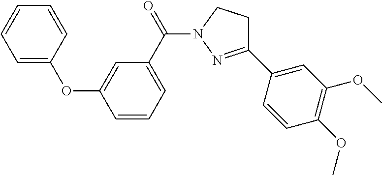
O(C1=CC(C(=O)N2N=C(C3=CC(OC)=C(OC)C=C3)CC2)=CC=C1)C1=CC=CC=C1
